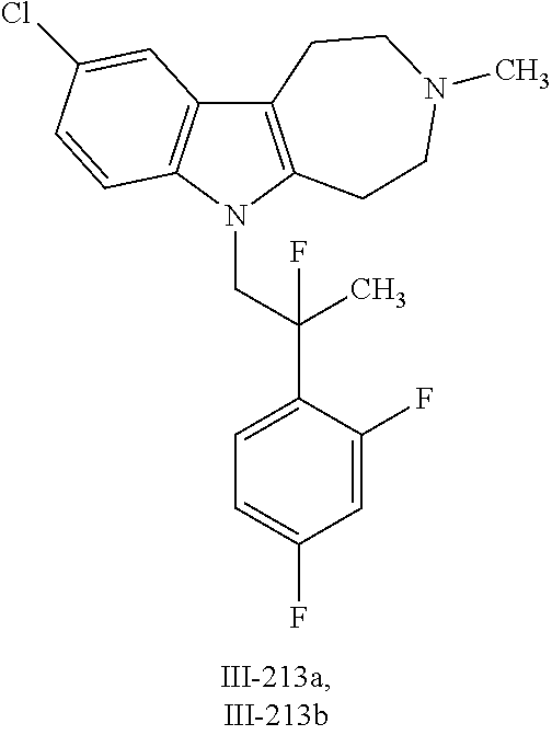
C12=C(N(CC(C3=CC=C(F)C=C3F)(C)F)C3=C1C=C(Cl)C=C3)CCN(C)CC2
